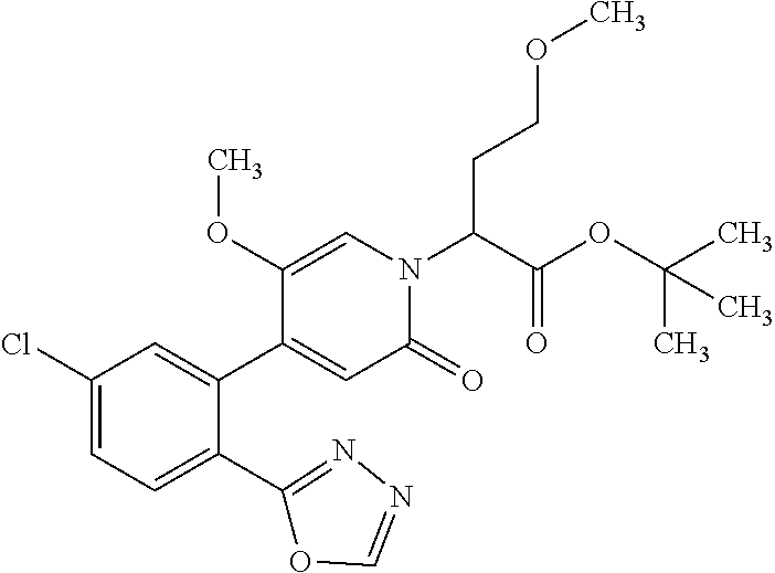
C1(Cl)=CC=C(C2=NN=CO2)C(C2=CC(=O)N(C(C(=O)OC(C)(C)C)CCOC)C=C2OC)=C1
